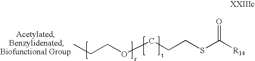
CCCOCCCSC([R14])=O
